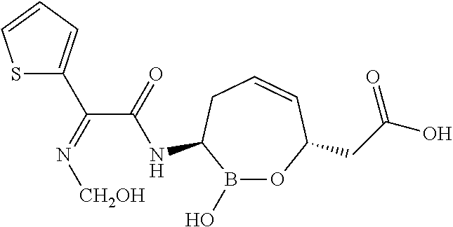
N(C1B(O)OC(CC(O)=O)C=CC1)C(C(=N[CH2OH])C1=CC=CS1)=O
